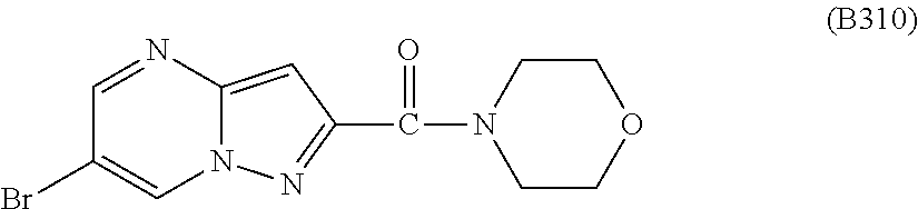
C12=CC(C(=O)N3CCOCC3)=NN1C=C(Br)C=N2
